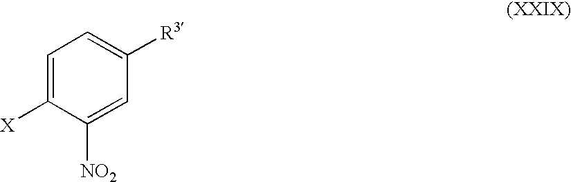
C1=C([X])C([NO2])=CC([R3])=C1
